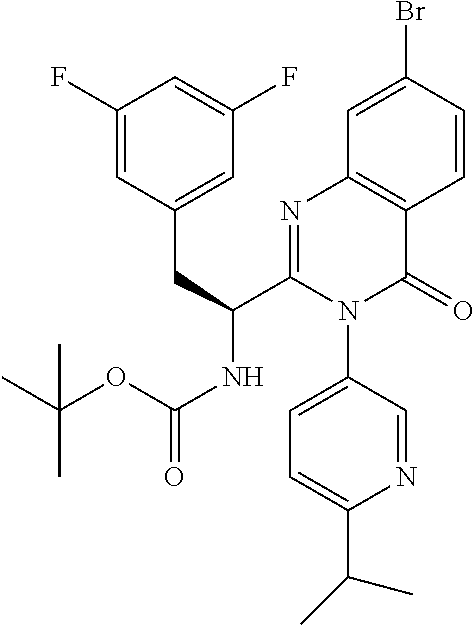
C1=C(Br)C=CC2=C1N=C(C(CC1=CC(F)=CC(F)=C1)NC(OC(C)(C)C)=O)N(C1=CC=C(C(C)C)N=C1)C2=O
